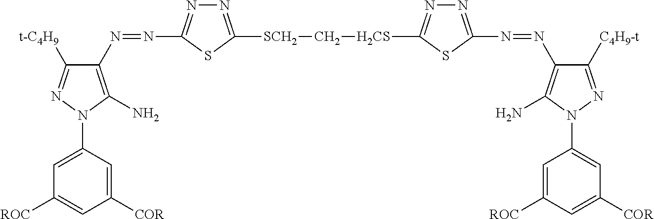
N(=NC1=C(N)N(C2=CC([ROC])=CC([COR])=C2)N=C1[t-C4H9])C1=NN=C([SCH2]C[H2CS]C2=NN=C(N=NC3=C(N)N(C4=CC([COR])=CC([ROC])=C4)N=C3[C4H9-t])S2)S1
